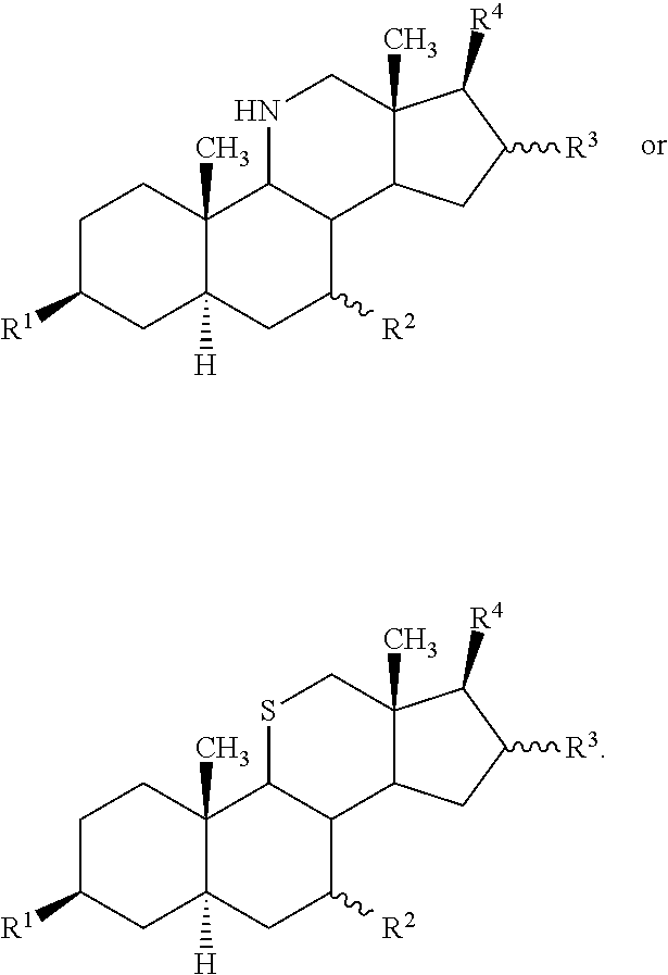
C1C([R1])CC2([H])C(C)(C1)C1C(C([R2])C2)C2C(C)(CN1)C([R4])C([R3])C2.C1C([R1])CC2([H])C(C)(C1)C1C(C([R2])C2)C2C(C)(CS1)C([R4])C([R3])C2
